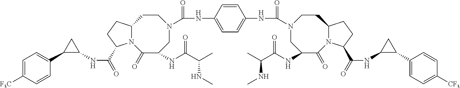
N(C(=O)C1N2C(CC1)CCN(C(NC1=CC=C(NC(=O)N3CC(NC(C(C)NC)=O)C(=O)N4C(CC3)CCC4C(=O)NC3C(C4=CC=C([CF3])C=C4)C3)C=C1)=O)CC(NC(C(C)NC)=O)C2=O)C1C(C2=CC=C([F3C])C=C2)C1
